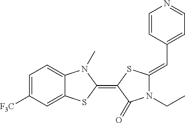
C1=C([F3C])C=C2C(=C1)N(C)C(=C1SC(=CC3=CC=NC=C3)N(CC)C1=O)S2
